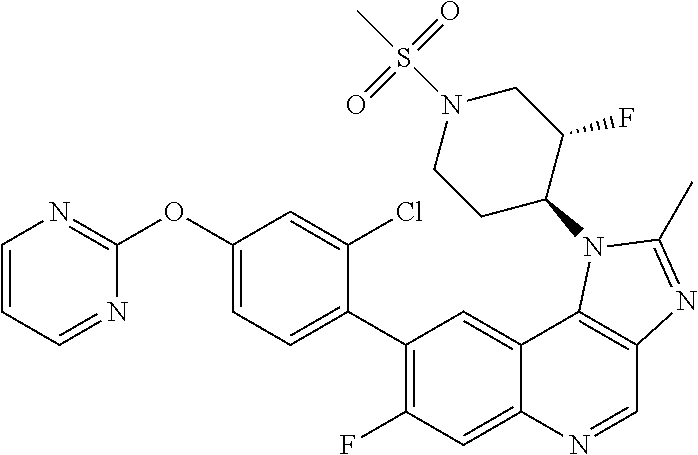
C1=CC=NC(OC2=CC=C(C3=C(F)C=C4C(=C3)C3=C(C=N4)N=C(C)N3C3C(F)CN(S(C)(=O)=O)CC3)C(Cl)=C2)=N1
